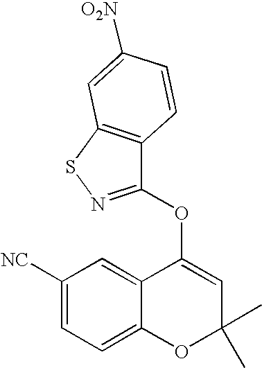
C1(OC2=NSC3=C2C=CC([O2N])=C3)=CC(C)(C)OC2=CC=C([NC])C=C12
